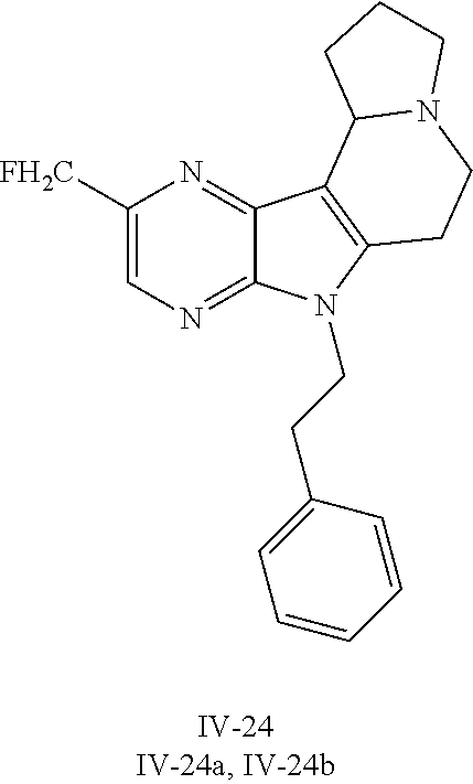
C1([FH2C])=CN=C2C(=N1)C1=C(N2CCC2=CC=CC=C2)CCN2C1CCC2
